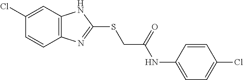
C12=C(C=C(Cl)C=C1)NC(SCC(NC1=CC=C(Cl)C=C1)=O)=N2
